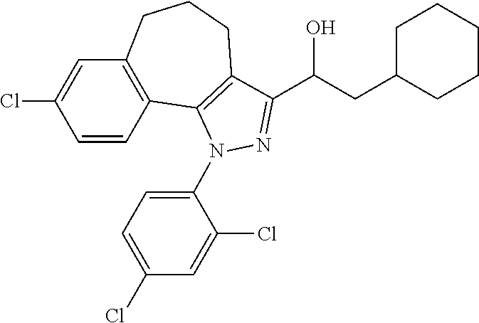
C1=CC2=C(C=C1Cl)CCCC1=C2N(C2=CC=C(Cl)C=C2Cl)N=C1C(O)CC1CCCCC1
